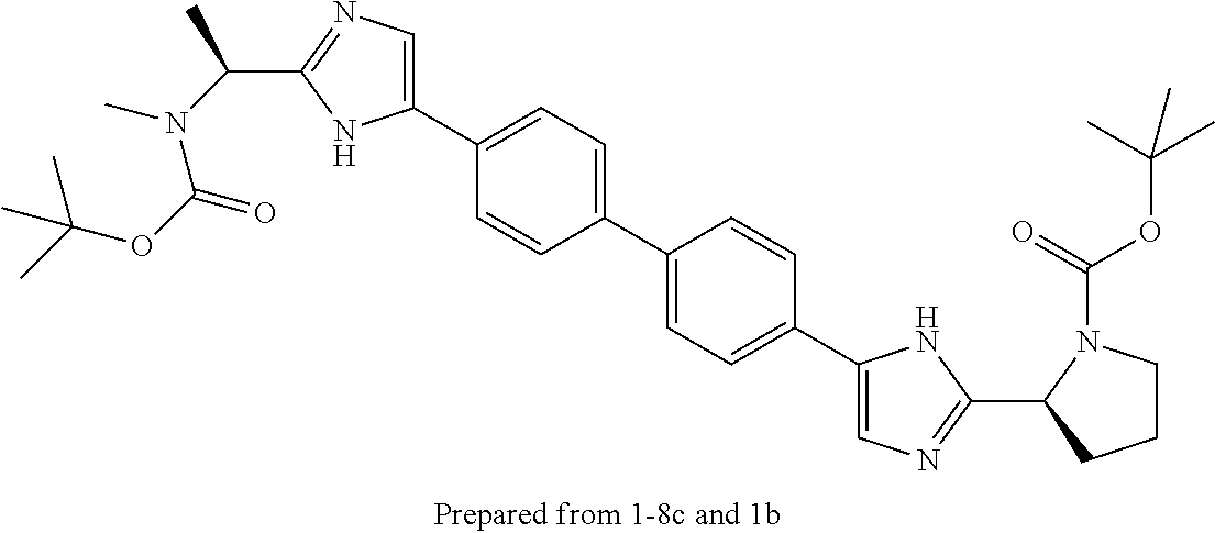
C1(C2=CC=C(C3=CC=C(C4=CN=C(C5CCCN5C(OC(C)(C)C)=O)N4)C=C3)C=C2)=CN=C(C(N(C)C(OC(C)(C)C)=O)C)N1
